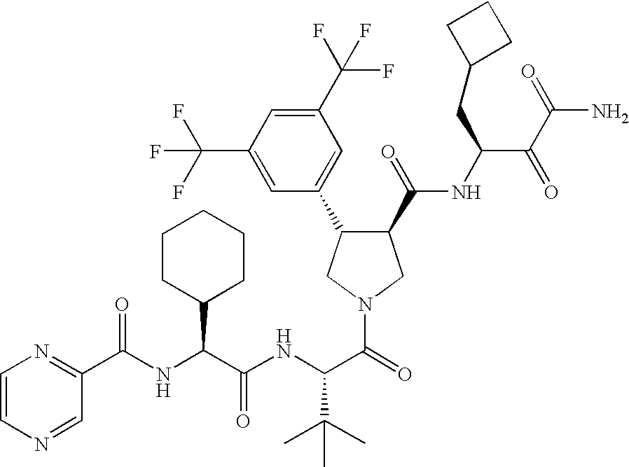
C1=CN=CC(C(NC(C(NC(C(=O)N2CC(C(=O)NC(C(=O)C(=O)N)CC3CCC3)C(C3=CC(C(F)(F)F)=CC(C(F)(F)F)=C3)C2)C(C)(C)C)=O)C2CCCCC2)=O)=N1
